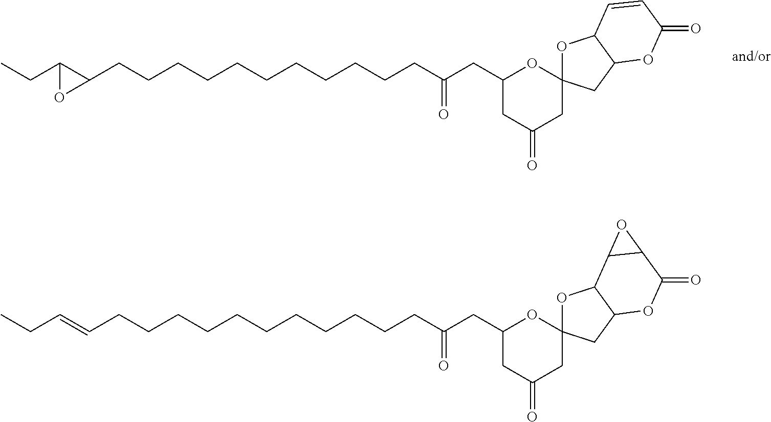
C1(CCCCCCCCCCCC(CC2CC(=O)CC3(O2)OC2C(C3)OC(=O)C=C2)=O)C(CC)O1.C(CCCCCCCCCCCC(CC1CC(=O)CC2(O1)OC1C(C2)OC(=O)C2C1O2)=O)=CCC
